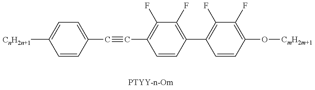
C1=CC(C#CC2=C(F)C(F)=C(C3=C(F)C(F)=C(O[CmH2m+1])C=C3)C=C2)=CC=C1[CnH2n+1]
